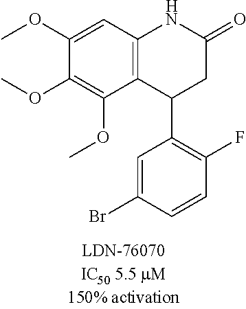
C1(OC)=CC2=C(C(OC)=C1OC)C(C1=C(F)C=CC(Br)=C1)CC(=O)N2
